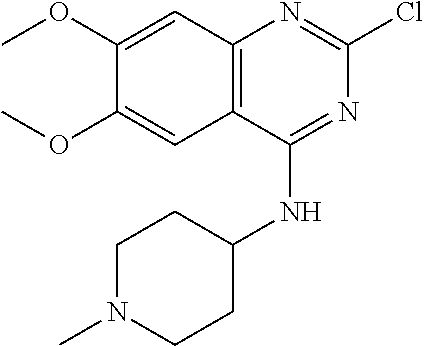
C12=C(C(NC3CCN(C)CC3)=NC(Cl)=N1)C=C(OC)C(OC)=C2
